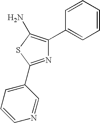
N1=C(C2=CC=CN=C2)SC(N)=C1C1=CC=CC=C1
